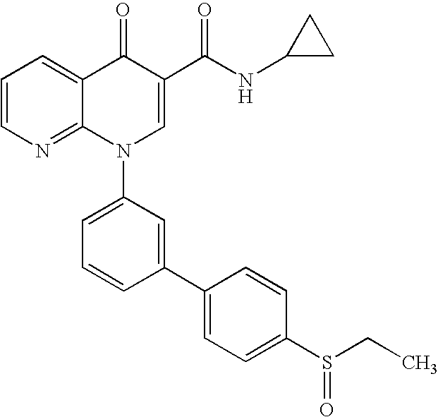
C1=CN=C2C(=C1)C(=O)C(C(NC1CC1)=O)=CN2C1=CC=CC(C2=CC=C(S(CC)=O)C=C2)=C1
